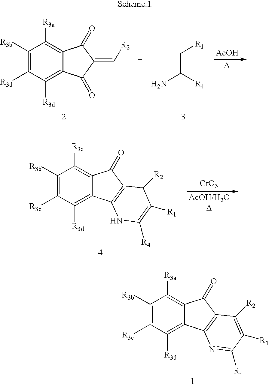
C1([R3b])=C([R3d])C([R3d])=C2C(=C1[R3a])C(=O)C(=C[R2])C2=O.NC([R4])=C[R1].[AcOH].[D].C1([R3b])=C([R3c])C([R3d])=C2C(=C1[R3a])C(=O)C1=C2NC([R4])=C([R1])C1[R2].[CrO3].C1([R3b])=C([R3c])C([R3d])=C2C(=C1[R3a])C(=O)C1=C2N=C([R4])C([R1])=C1[R2]
